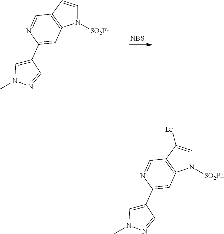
N1([SO2Ph])C=CC2=C1C=C(C1=CN(C)N=C1)N=C2.[NBS].N1([SO2Ph])C=C(Br)C2=C1C=C(C1=CN(C)N=C1)N=C2
